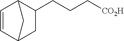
C1=CC2C(CCC[CO2H])CC1C2
